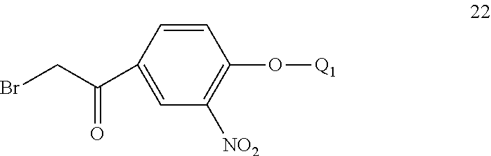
C1=CC(C(CBr)=O)=CC([NO2])=C1O[Q1]
